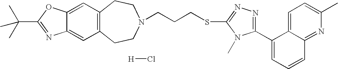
C12=C(CCN(CCCSC3=NN=C(C4=CC=CC5=NC(C)=CC=C45)N3C)CC1)C=C1C(=C2)OC(C(C)(C)C)=N1.[H]Cl
